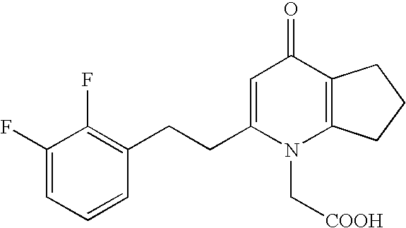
C1(F)=CC=CC(CCC2=CC(=O)C3=C(N2C[COOH])CCC3)=C1F
